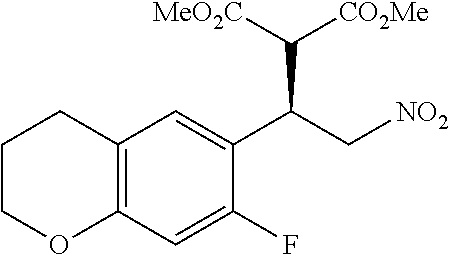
C12=C(C=C(F)C(C(C[NO2])C([MeO2C])[CO2Me])=C1)OCCC2
